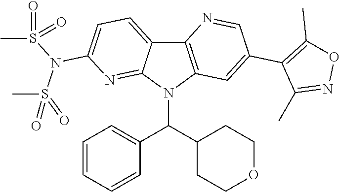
C12=C(N(C(C3CCOCC3)C3=CC=CC=C3)C3=NC(N(S(C)(=O)=O)S(C)(=O)=O)=CC=C13)C=C(C1=C(C)ON=C1C)C=N2
